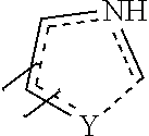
c1[Y]-cnc1
